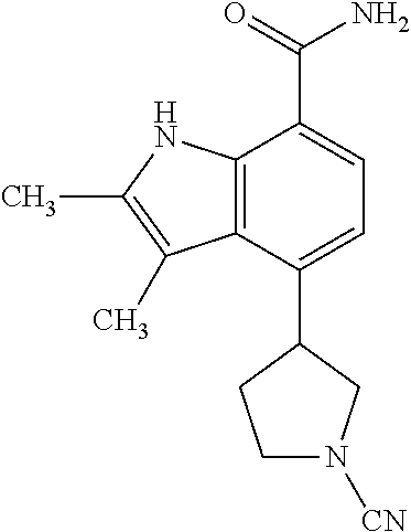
C1(C2CCN([CN])C2)=CC=C(C(=O)N)C2=C1C(C)=C(C)N2
